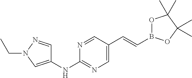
C1(NC2=CN(CC)N=C2)=NC=C(C=CB2OC(C)(C)C(C)(C)O2)C=N1
